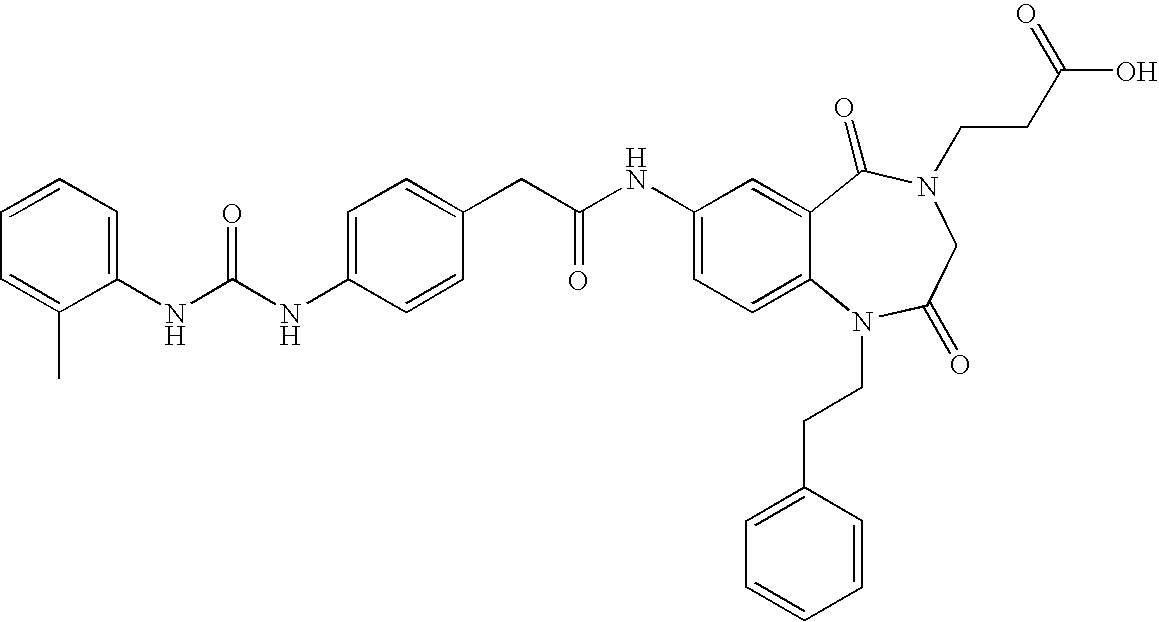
C1(NC(NC2=CC=C(CC(NC3=CC=C4C(=C3)C(=O)N(CCC(O)=O)CC(=O)N4CCC3=CC=CC=C3)=O)C=C2)=O)=CC=CC=C1C
